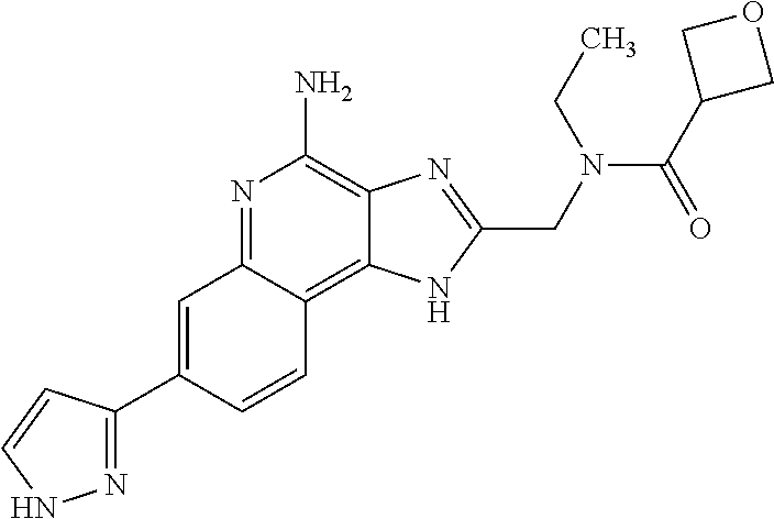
C1=C(C2=NNC=C2)C=CC2=C3C(=C(N)N=C12)N=C(CN(C(=O)C1COC1)CC)N3
